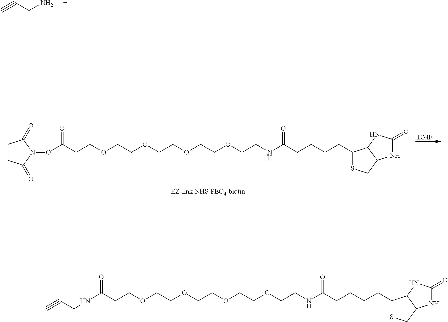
C(#C)CN.C1CC(=O)N(OC(CCOCCOCCOCCOCCNC(CCCCC2SCC3C2NC(=O)N3)=O)=O)C1=O.[DMF].C(=O)(NCC#C)CCOCCOCCOCCOCCNC(CCCCC1SCC2C1NC(=O)N2)=O
